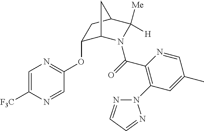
C1(OC2=NC=C([F3C])N=C2)C2N(C(=O)C3=C(N4N=CC=N4)C=C(C)C=N3)C([Me])([H])C(C1)C2
